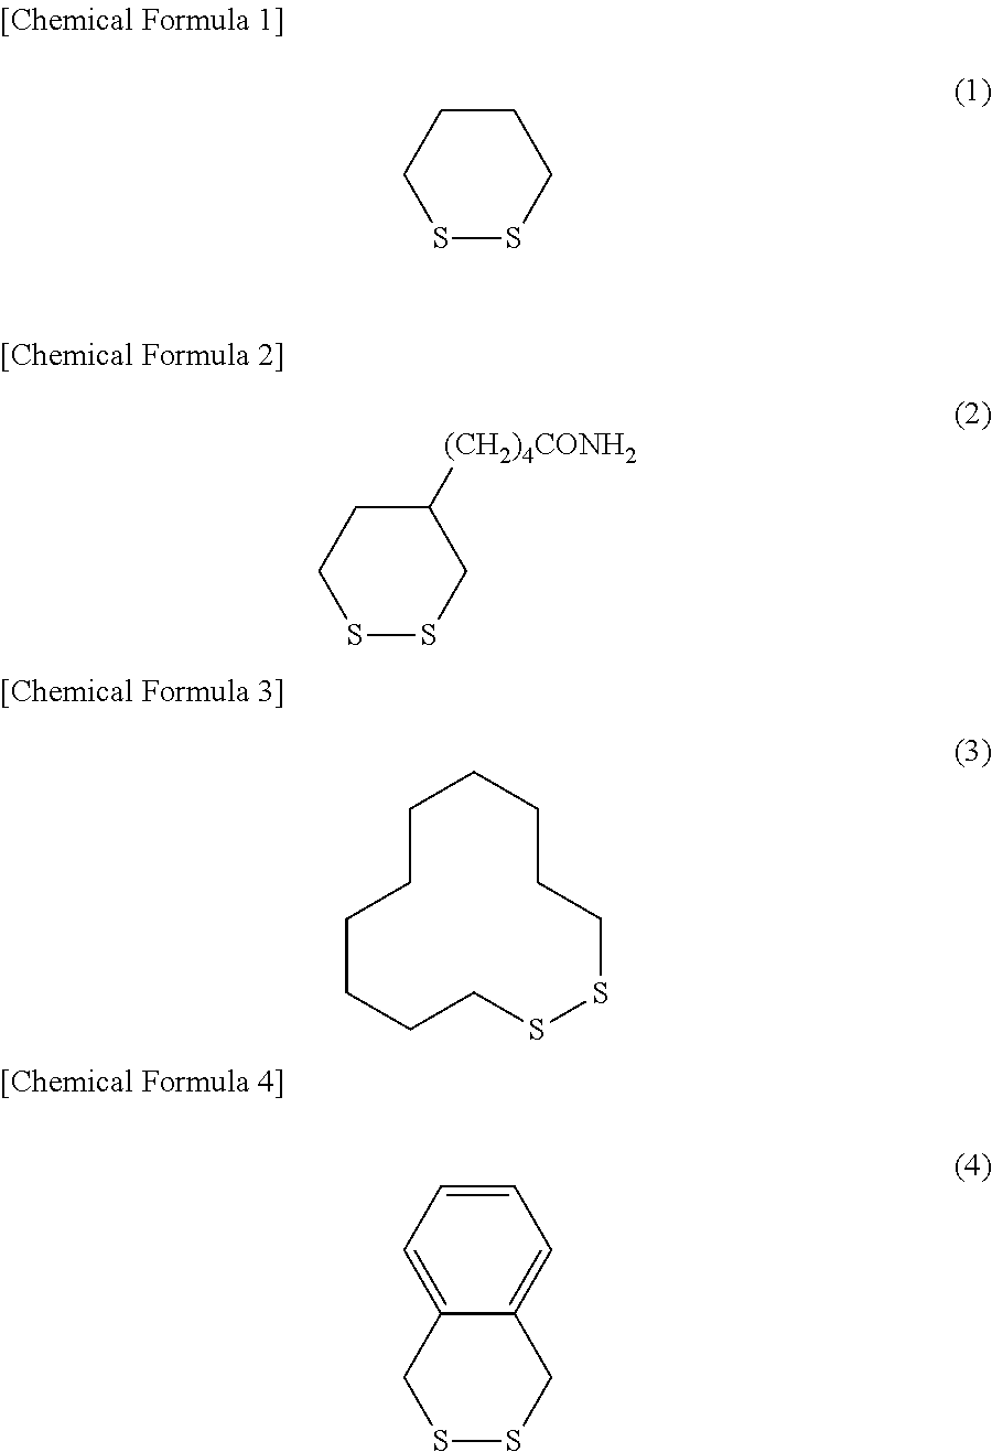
C1CCSSC1.C1([(CH2)4CONH2])CCSSC1.C1CCCCCSSCCCC1.C1=CC=C2C(=C1)CSSC2
